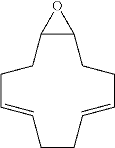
C12C(O1)CCC=CCCC=CCC2
